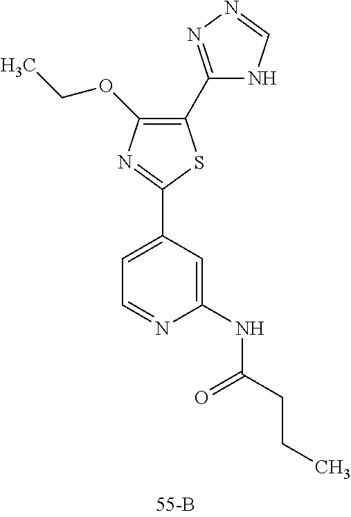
C1(C2=NN=CN2)=C(OCC)N=C(C2=CC=NC(NC(CCC)=O)=C2)S1
